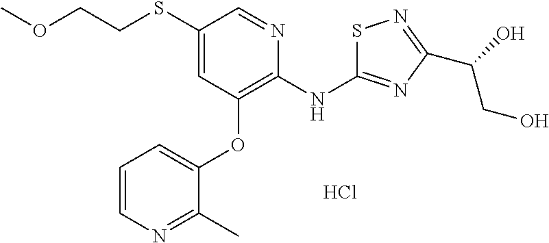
O(CCSC1=CC(OC2=CC=CN=C2C)=C(NC2=NC(C(O)CO)=NS2)N=C1)C.Cl
